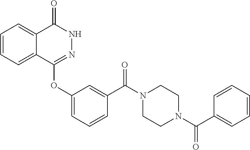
C1=CC=C2C(=C1)C(=O)NN=C2OC1=CC=CC(C(N2CCN(C(C3=CC=CC=C3)=O)CC2)=O)=C1
